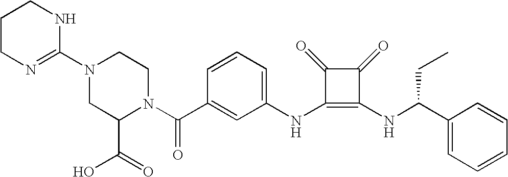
N(C1=C(NC(CC)C2=CC=CC=C2)C(=O)C1=O)C1=CC=CC(C(=O)N2C(C(=O)O)CN(C3=NCCCN3)CC2)=C1
